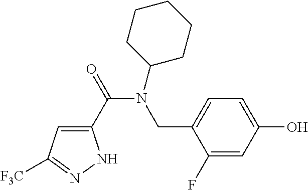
C1(C(=O)N(C2CCCCC2)CC2=CC=C(O)C=C2F)=CC([F3C])=NN1
